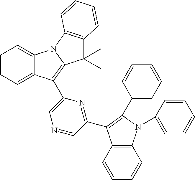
C12=CC=CC=C1C(C1=CN=CC(C3=C(C4=CC=CC=C4)N(C4=CC=CC=C4)C4=C3C=CC=C4)=N1)=C1N2C2=C(C1(C)C)C=CC=C2
